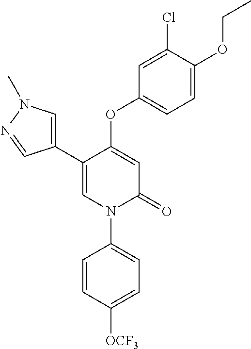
C1=C(OC2=CC=C(OCC)C(Cl)=C2)C(C2=CN(C)N=C2)=CN(C2=CC=C([OCF3])C=C2)C1=O
